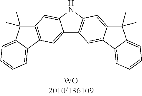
C12=CC3=C(C=C1NC1=C2C=C2C(=C1)C(C)(C)C1=CC=CC=C21)C(C)(C)C1=CC=CC=C31
